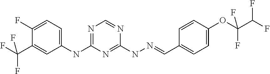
C1(NC2=NC=NC(NN=CC3=CC=C(OC(F)(C(F)F)F)C=C3)=N2)=CC=C(F)C(C(F)(F)F)=C1
